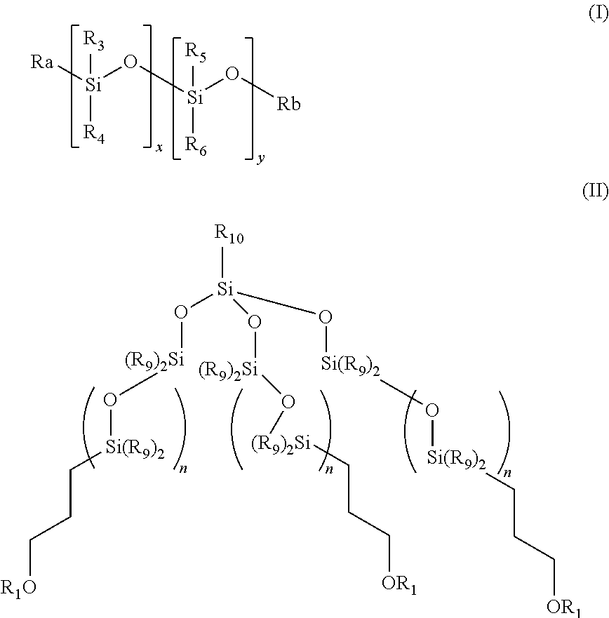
[Ra][Si]([R4])([R3])O[Si]([R6])([R5])O[Rb].[R10][Si](O[(R9)2Si]O[(R9)2Si]CCC[OR1])(O[(R9)2Si]O[Si(R9)2]CCC[R1O])O[Si(R9)2]O[Si(R9)2]CCC[OR1]
